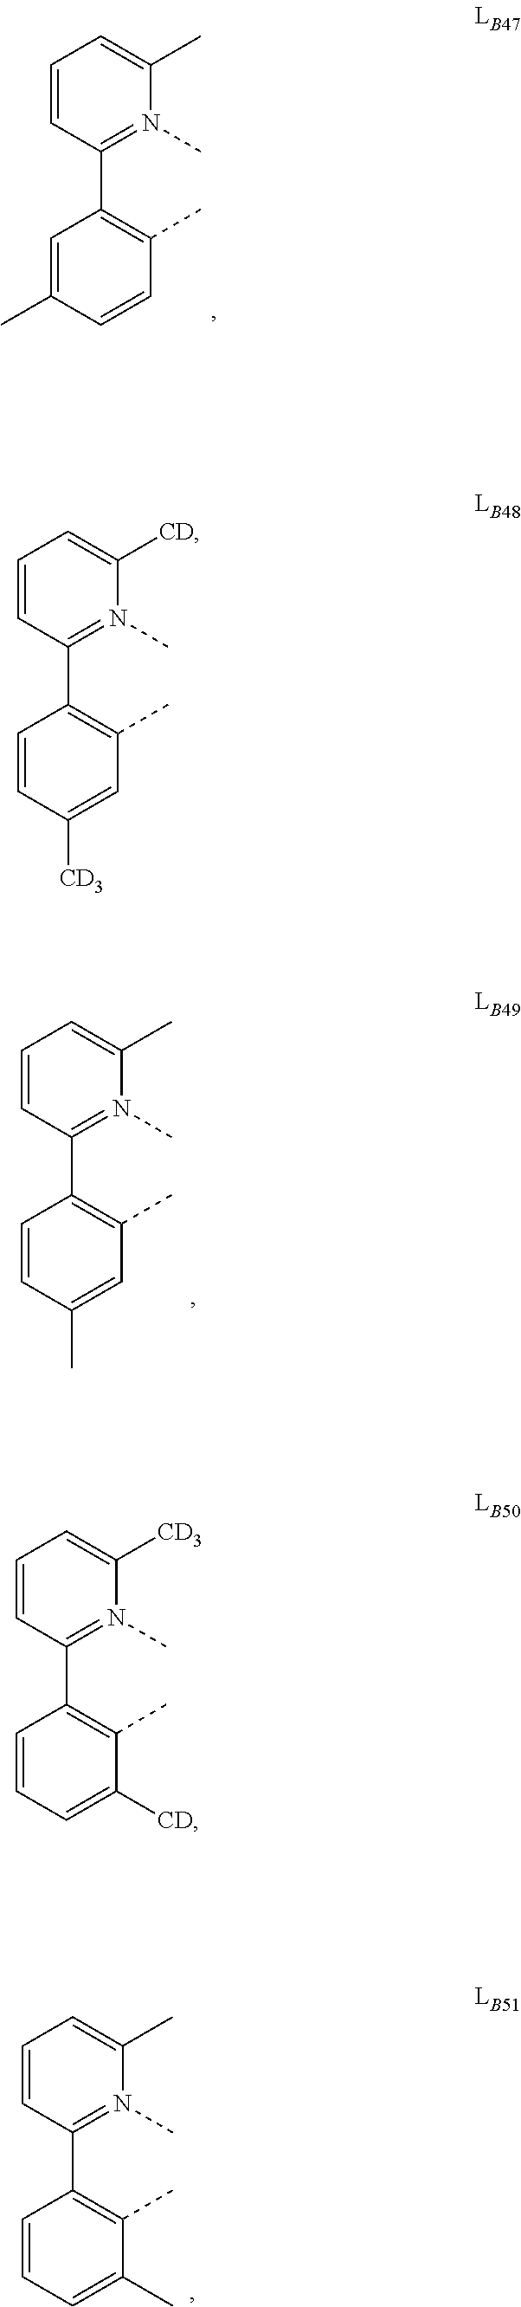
C1=CC(C2=C(C)C=CC(C)=C2)=N(C)C(C)=C1.C1=CC(C2=C(C)C=C([CD3])C=C2)=N(C)C([CD])=C1.C1=CC(C2=C(C)C=C(C)C=C2)=N(C)C(C)=C1.C1=CC(C2=C(C)C([CD])=CC=C2)=N(C)C([CD3])=C1.C1=CC(C2=C(C)C(C)=CC=C2)=N(C)C(C)=C1
